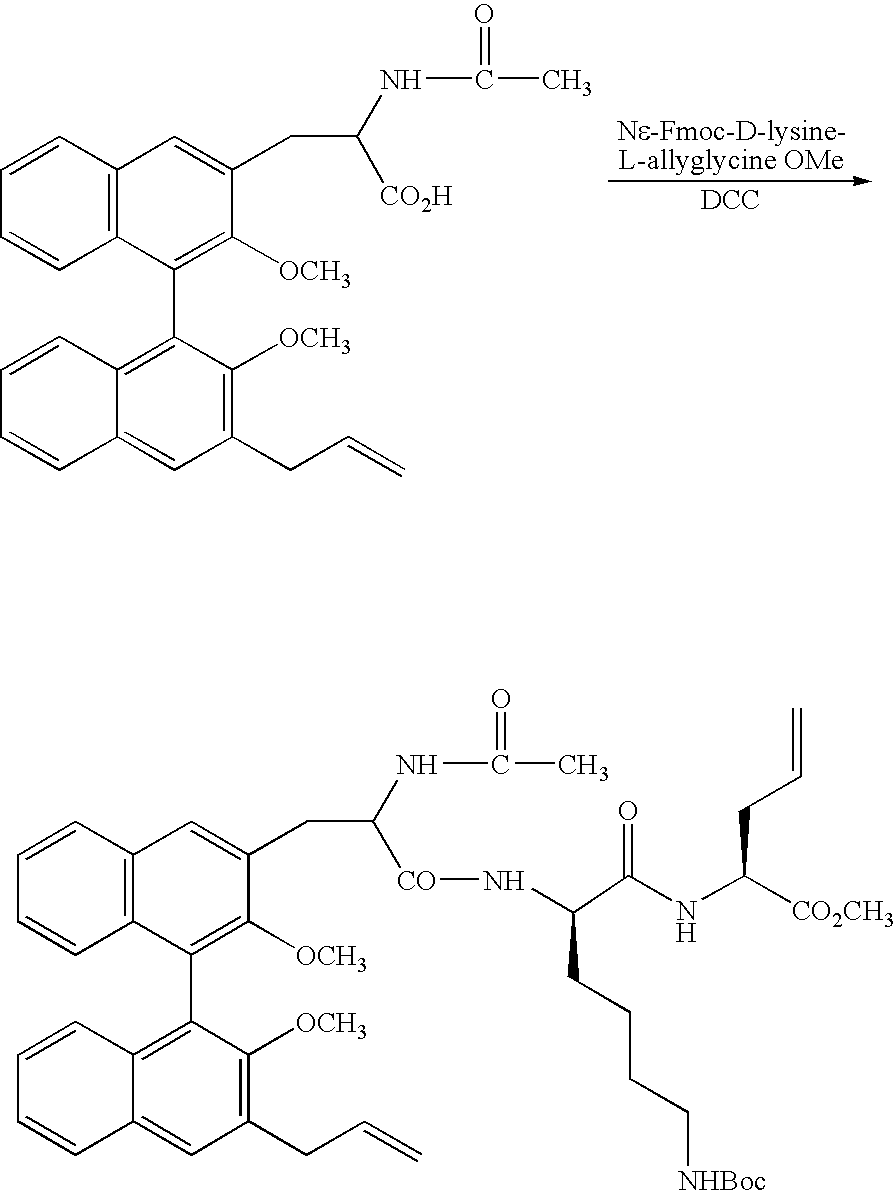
C1=CC2=C(C=C1)C(C1=C3C(=CC(CC=C)=C1[OCH3])C=CC=C3)=C([OCH3])C(CC(NC(C)=O)[CO2H])=C2.[DCC].C1=CC2=C(C=C1)C(C1=C3C(=CC(CC=C)=C1[OCH3])C=CC=C3)=C([OCH3])C(CC(NC(C)=O)[CO]NC(CCCC[NHBoc])C(=O)NC(CC=C)[CO2CH3])=C2
